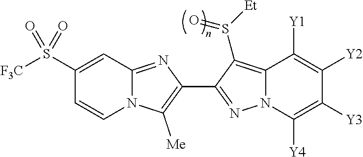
N12C(=NC(C3=NN4C(=C3S([Et])=O)C([Y1])=C([Y2])C([Y3])=C4[Y4])=C1[Me])C=C(S([F3C])(=O)=O)C=C2
